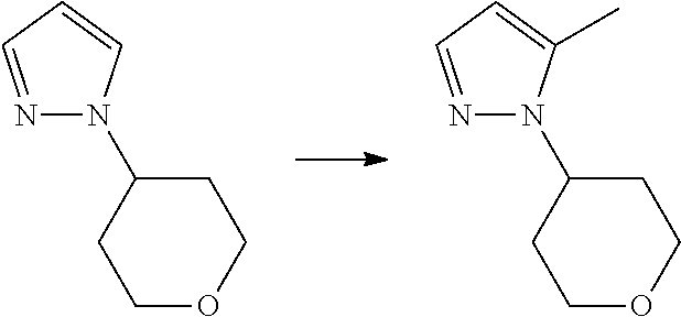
N1=CC=CN1C1CCOCC1.N1=CC=C(C)N1C1CCOCC1
